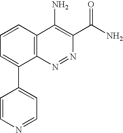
C1=NC=CC(C2=CC=CC3=C2N=NC(C(=O)N)=C3N)=C1
